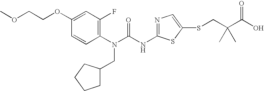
C1(OCCOC)=CC(F)=C(N(C(NC2=NC=C(SCC(C(O)=O)(C)C)S2)=O)CC2CCCC2)C=C1
